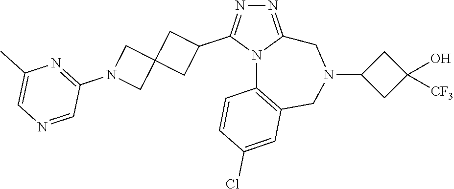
N1=C2N(C(C3CC4(C3)CN(C3=NC(C)=CN=C3)C4)=N1)C1=C(CN(C3CC(O)([CF3])C3)C2)C=C(Cl)C=C1
